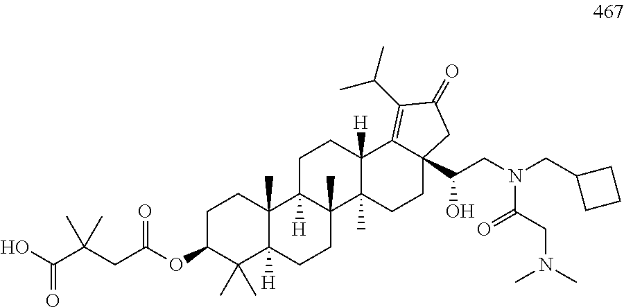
OC(C(CC(OC1C(C)(C)C2([H])C(C)(CC1)C1([H])C(C)(CC2)C2(C)C([H])(CC1)C1=C(C(C)C)C(=O)CC1(C(CN(CC1CCC1)C(CN(C)C)=O)O)CC2)=O)(C)C)=O
